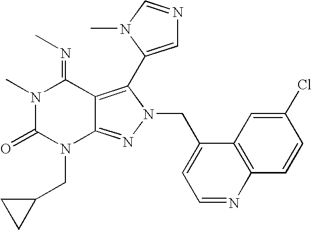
N1(C)C(=O)N(CC2CC2)C2=NN(CC3=CC=NC4=C3C=C(Cl)C=C4)C(C3=CN=CN3C)=C2C1=NC
